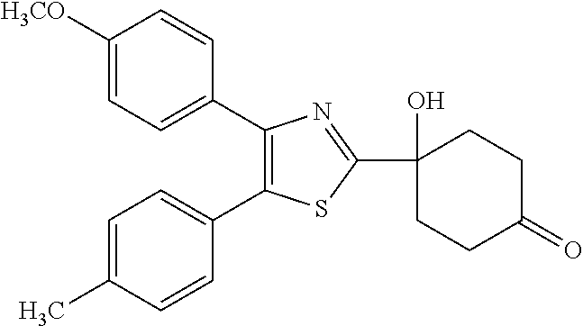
C1=C([H3CO])C=CC(C2=C(C3=CC=C(C)C=C3)SC(C3(O)CCC(=O)CC3)=N2)=C1
